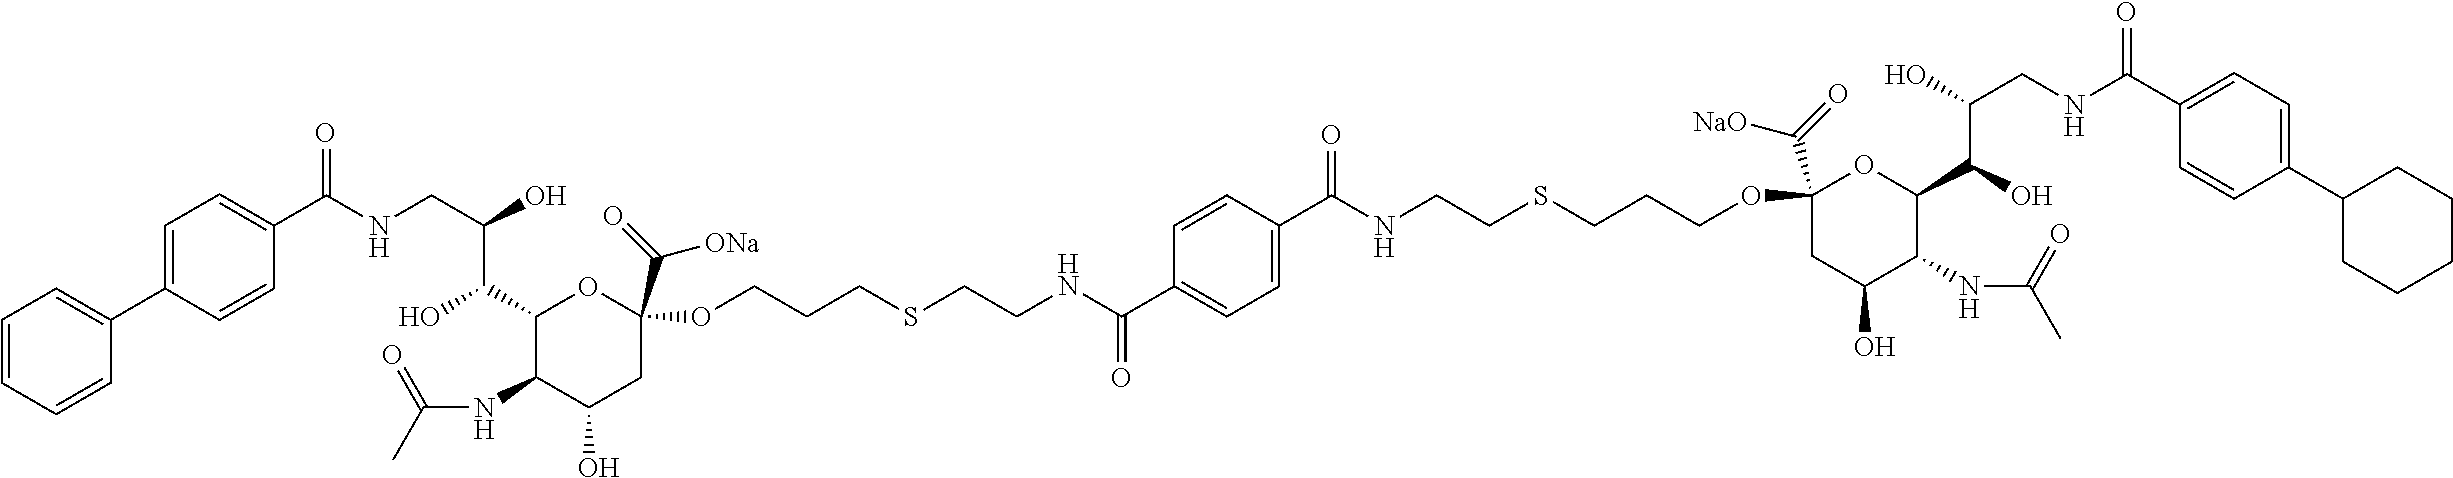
C(NCC(O)C(C1C(NC(C)=O)C(O)CC(C(=O)[ONa])(OCCCSCCNC(C2=CC=C(C(NCCSCCCOC3(C(=O)[NaO])CC(O)C(NC(C)=O)C(C(O)C(O)CNC(C4=CC=C(C5CCCCC5)C=C4)=O)O3)=O)C=C2)=O)O1)O)(C1=CC=C(C2=CC=CC=C2)C=C1)=O
